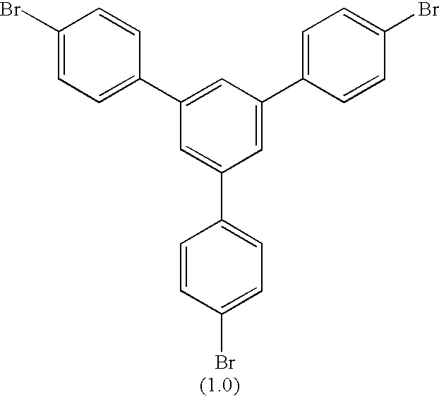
C1=CC(Br)=CC=C1C1=CC(C2=CC=C(Br)C=C2)=CC(C2=CC=C(Br)C=C2)=C1
